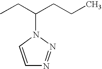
CCC(CCC)N1C=CN=N1
